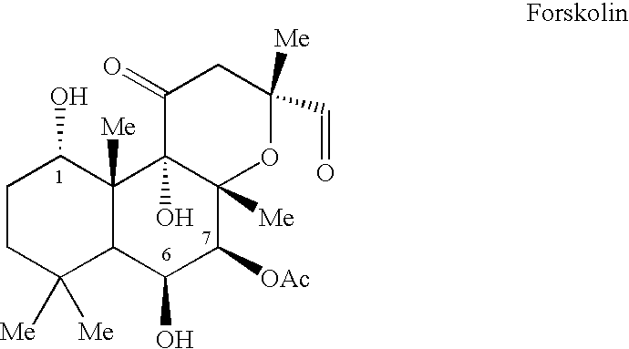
C1CC([Me])([Me])C2C([Me])(C1O)C1(O)C([Me])(C([OAc])C2O)OC(C=O)([Me])CC1=O
